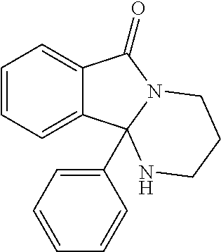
C12=CC=CC=C1C1(C3=CC=CC=C3)N(C2=O)CCCN1
